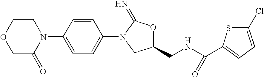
C1COCC(=O)N1C1=CC=C(N2CC(CNC(=O)C3=CC=C(Cl)S3)OC2=N)C=C1
